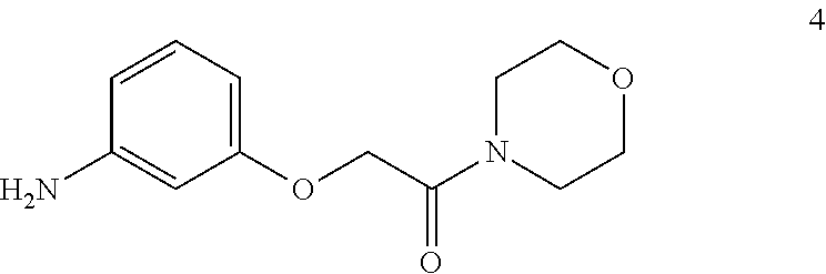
C1(N)=CC(OCC(N2CCOCC2)=O)=CC=C1
